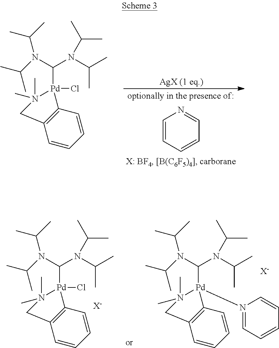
C1=CC2=C(C=C1)CN(C)(C)[Pd]2(C(N(C(C)C)C(C)C)N(C(C)C)C(C)C)Cl.C1=CC=CC=N1.C1=CC2=C(C=C1)CN(C)(C)[Pd]2(C(N(C(C)C)C(C)C)N(C(C)C)C(C)C)N1=CC=CC=C1.[X-].C1=CC2=C(C=C1)CN(C)(C)[Pd]2(C(N(C(C)C)C(C)C)N(C(C)C)C(C)C)Cl.[X-]
